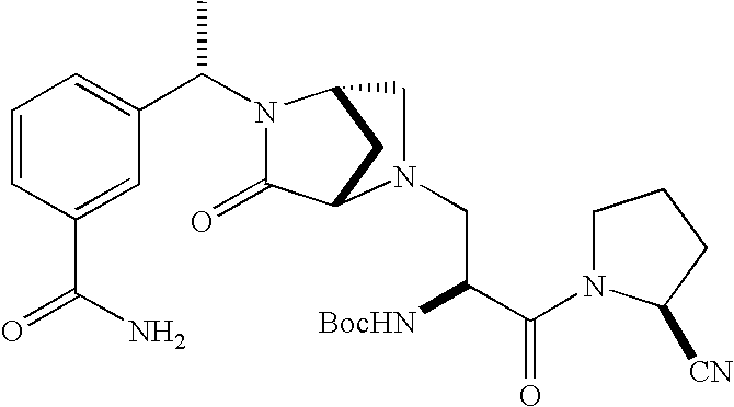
C1=CC(C(N)=O)=CC(C(N2C(=O)C3CC2CN3CC([BocHN])C(=O)N2CCCC2[CN])C)=C1
